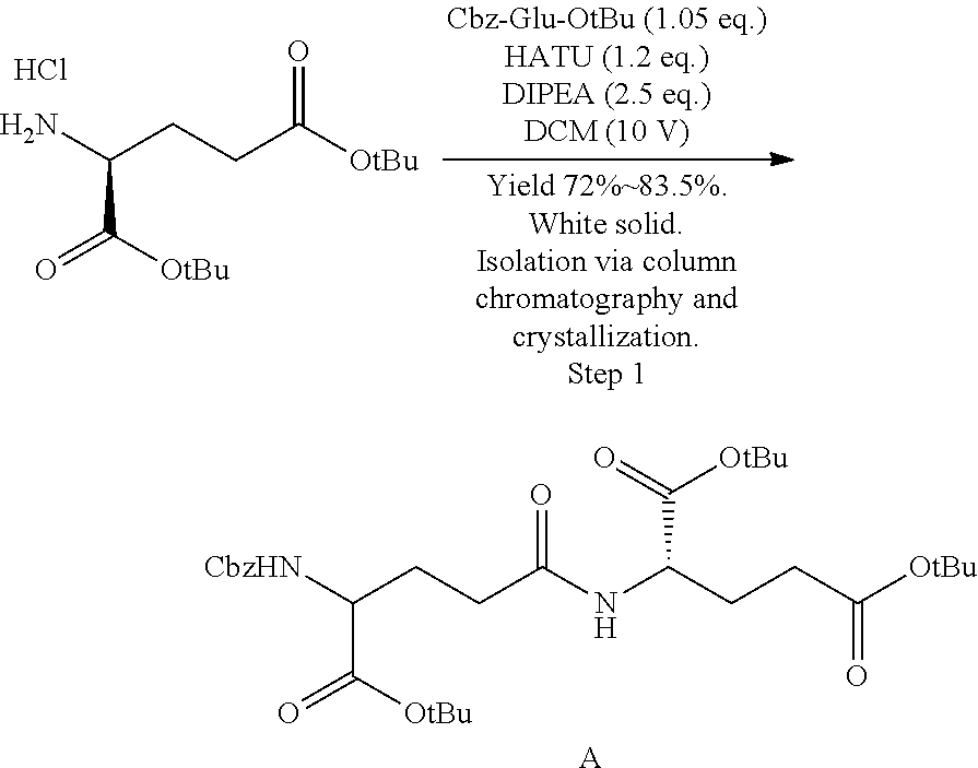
NC(CCC([OtBu])=O)C([OtBu])=O.Cl.[CbzHN]C(CCC(NC(CCC([OtBu])=O)C(=O)[OtBu])=O)C([OtBu])=O.[A]
